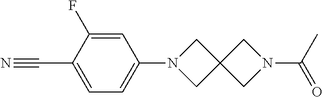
C1=C(F)C(C#N)=CC=C1N1CC2(C1)CN(C(C)=O)C2
